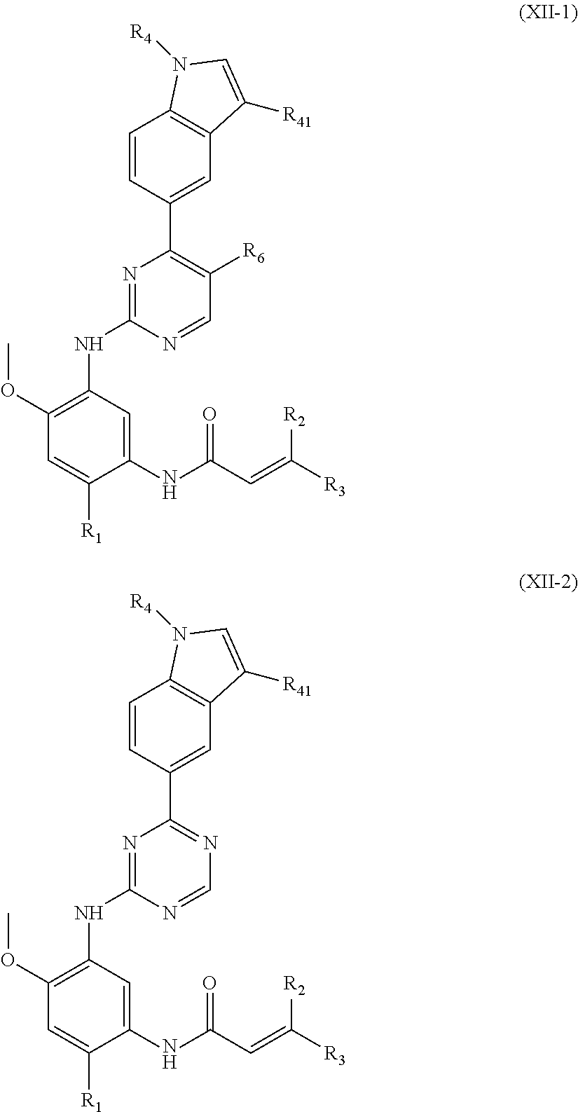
N1=C(NC2=C(OC)C=C([R1])C(NC(C=C([R3])[R2])=O)=C2)N=CC([R6])=C1C1=CC2=C(C=C1)N([R4])C=C2[R41].N1=C(NC2=C(OC)C=C([R1])C(NC(C=C([R3])[R2])=O)=C2)N=CN=C1C1=CC2=C(C=C1)N([R4])C=C2[R41]
